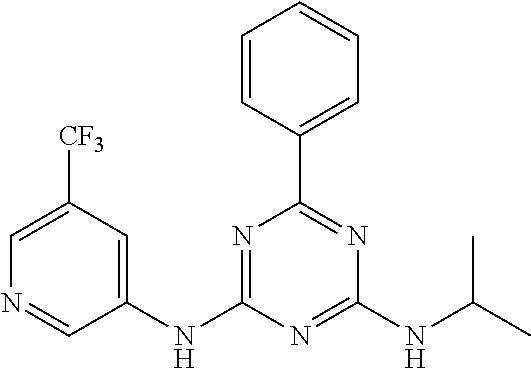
C1(NC2=NC(C3=CC=CC=C3)=NC(NC(C)C)=N2)=CC([CF3])=CN=C1
